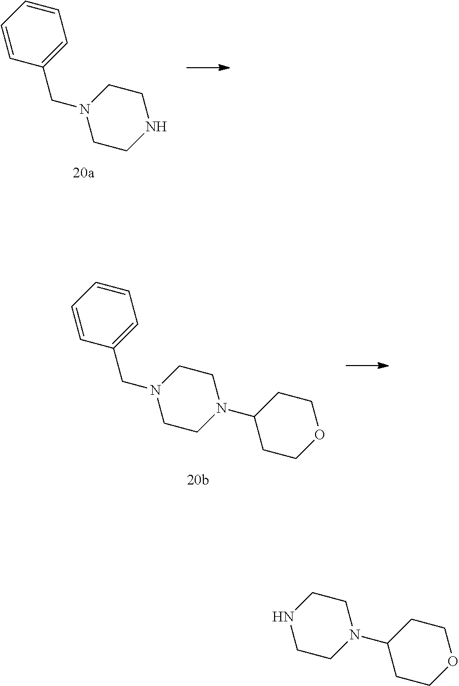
C1=CC=CC(CN2CCNCC2)=C1.C1=CC=CC(CN2CCN(C3CCOCC3)CC2)=C1.N1CCN(C2CCOCC2)CC1
